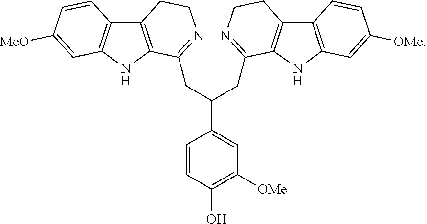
C12=C(NC3=C1C=CC([MeO])=C3)C(CC(CC1=NCCC3=C1NC1=C3C=CC([OMe])=C1)C1=CC([OMe])=C(O)C=C1)=NCC2
